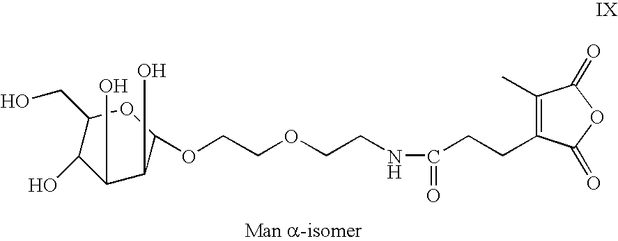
C1(O)C(O)C(OCCOCCNC(CCC2=C(C)C(=O)OC2=O)=O)OC(CO)C1O
